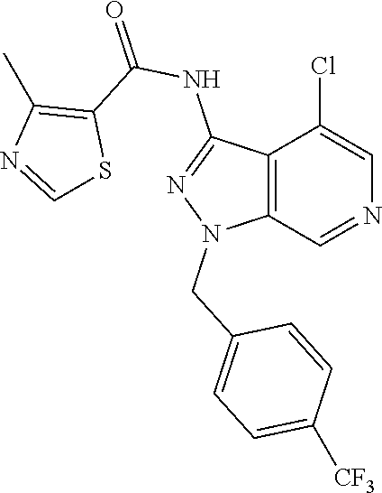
C12=C(C=NC=C1Cl)N(CC1=CC=C([CF3])C=C1)N=C2NC(=O)C1=C(C)N=CS1
